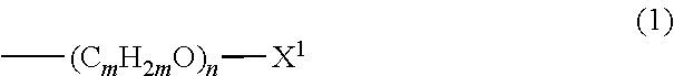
C[(CmH2mO)n][X1]
